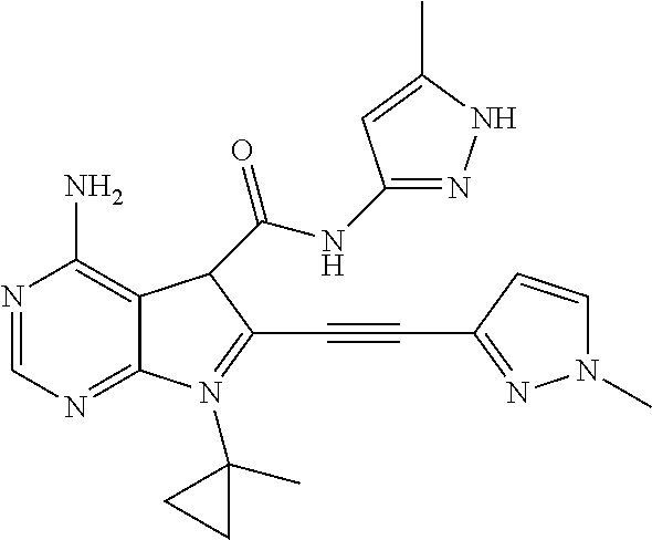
N1=CN=C2C(=C1N)C(C(NC1=NNC(C)=C1)=O)C(C#CC1=NN(C)C=C1)=N2C1(C)CC1
